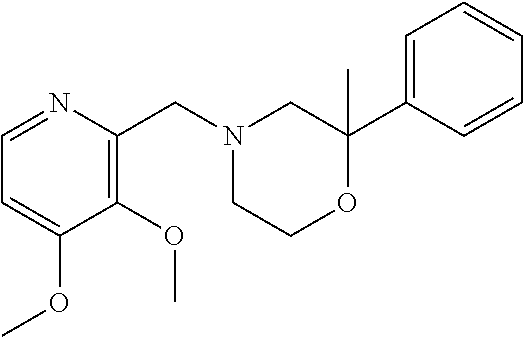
C1(OC)=C(CN2CCOC(C)(C3=CC=CC=C3)C2)N=CC=C1OC
